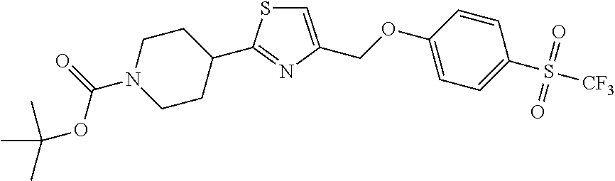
C1N(C(=O)OC(C)(C)C)CCC(C2=NC(COC3=CC=C(S([CF3])(=O)=O)C=C3)=CS2)C1
